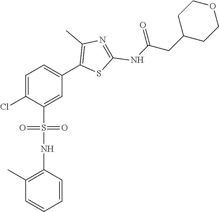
ClC1=CC=C(C2=C(C)N=C(NC(CC3CCOCC3)=O)S2)C=C1S(NC1=C(C)C=CC=C1)(=O)=O
